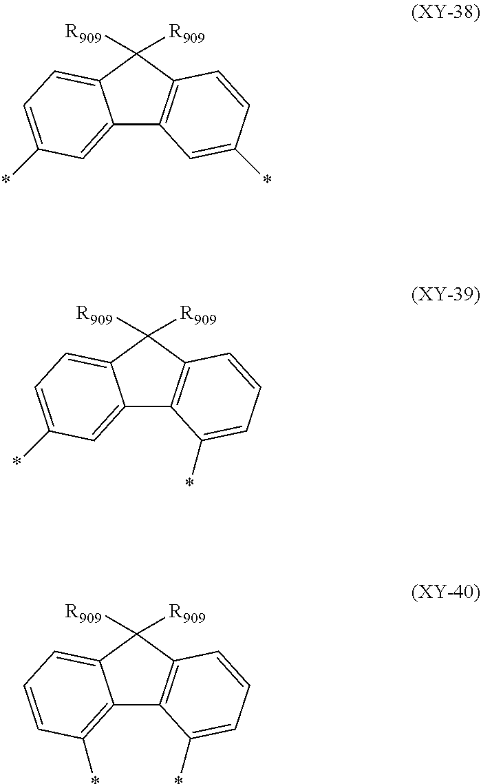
C12=CC(*)=CC=C1C([R909])([R909])C1=C2C=C(*)C=C1.C12=CC(*)=CC=C1C([R909])([R909])C1=C2C(*)=CC=C1.C12=C(*)C=CC=C1C([R909])([R909])C1=C2C(*)=CC=C1
